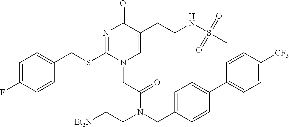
C1=C(F)C=CC(CSC2=NC(=O)C(CCNS(=O)(C)=O)=CN2CC(=O)N(CC2=CC=C(C3=CC=C([CF3])C=C3)C=C2)CC[Et2N])=C1
